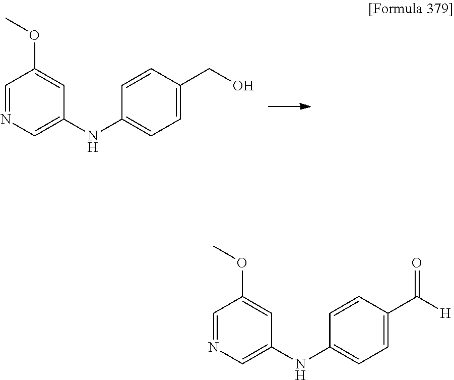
C1=NC=C(NC2=CC=C(CO)C=C2)C=C1OC.C1=NC=C(NC2=CC=C(C([H])=O)C=C2)C=C1OC
